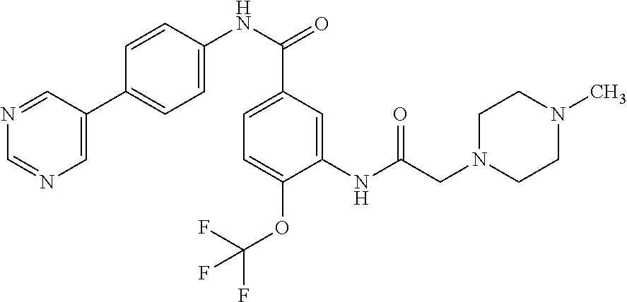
N1=CC(C2=CC=C(NC(=O)C3=CC=C(OC(F)(F)F)C(NC(CN4CCN(C)CC4)=O)=C3)C=C2)=CN=C1
